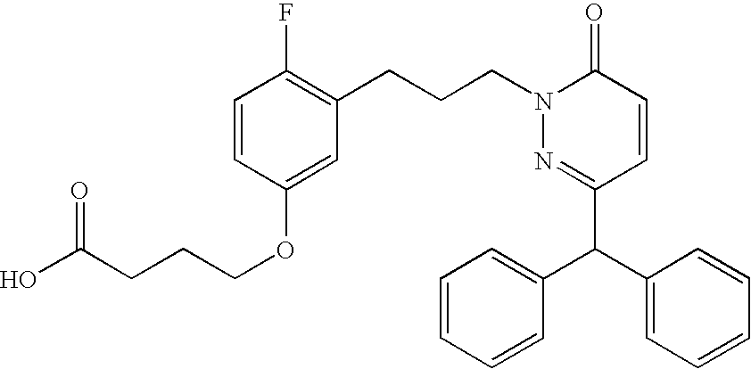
C(CN1C(=O)C=CC(C(C2=CC=CC=C2)C2=CC=CC=C2)=N1)CC1=C(F)C=CC(OCCCC(O)=O)=C1
